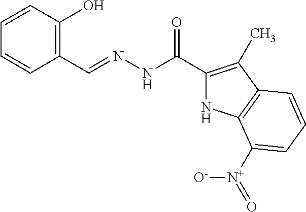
C1=CC(O)=C(C=NNC(C2=C(C)C3=C(N2)C([N+](=O)[O-])=CC=C3)=O)C=C1
